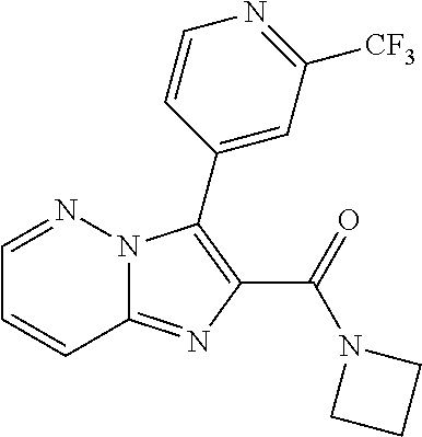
C12=NC(C(=O)N3CCC3)=C(C3=CC([CF3])=NC=C3)N1N=CC=C2
